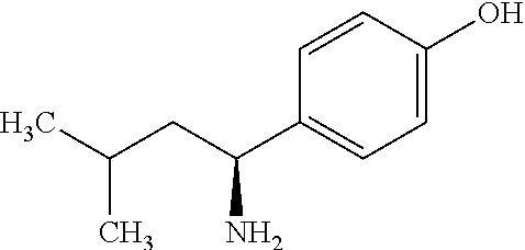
C1(C(CC(C)C)N)=CC=C(O)C=C1
